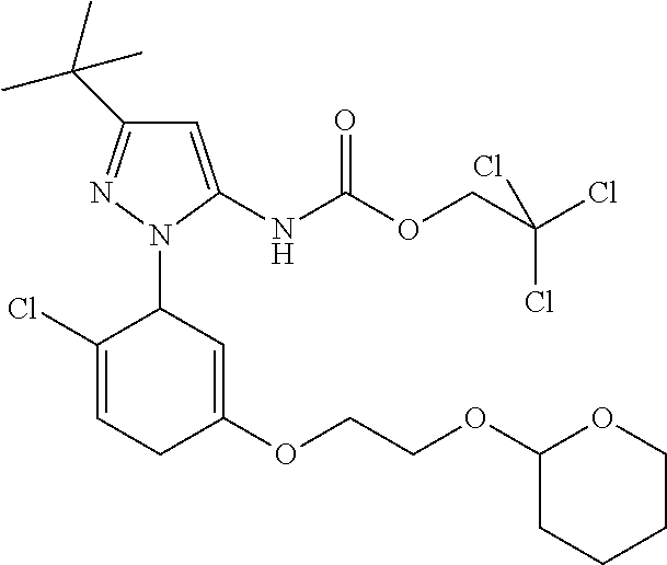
C1=C(NC(OCC(Cl)(Cl)Cl)=O)N(C2C(Cl)=CCC(OCCOC3CCCCO3)=C2)N=C1C(C)(C)C
